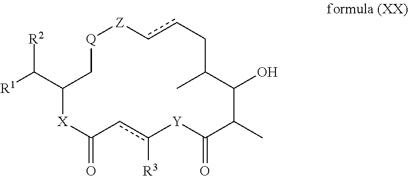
[X]1C(=O)cc([R3])[Y]C(=O)C(C)C(O)C(C)Ccc[Z][Q]CC1C([R1])[R2]
